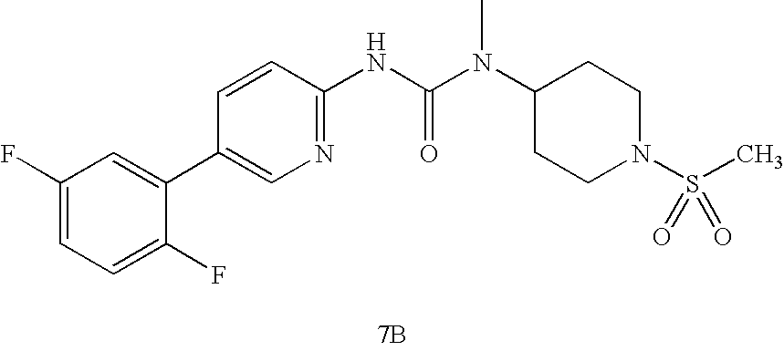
[7B].C1(C2=CC(F)=CC=C2F)=CN=C(NC(N(C2CCN(S(=O)(C)=O)CC2)C)=O)C=C1
